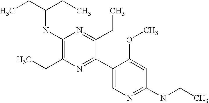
CCC(CC)NC1=C(CC)N=C(C2=CN=C(NCC)C=C2OC)C(CC)=N1
